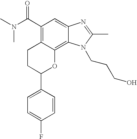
C1=CC(C2OC3=C4C(=CC(C(N(C)C)=O)=C3CC2)N=C(C)N4CCCO)=CC=C1F
